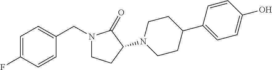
C1=CC(C2CCN(C3CCN(CC4=CC=C(F)C=C4)C3=O)CC2)=CC=C1O
